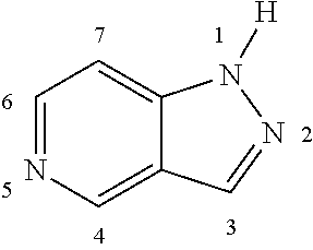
C1=NC=C2C(=C1)N([H])N=C2
